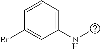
C1=CC=C(NC)C=C1Br
